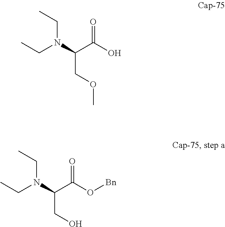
C(N(C(C(O)=O)COC)CC)C.C(N(C(C(O[Bn])=O)CO)CC)C
